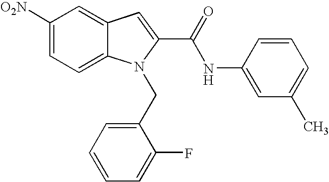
C1([O2N])=CC=C2C(=C1)C=C(C(=O)NC1=CC(C)=CC=C1)N2CC1=CC=CC=C1F
